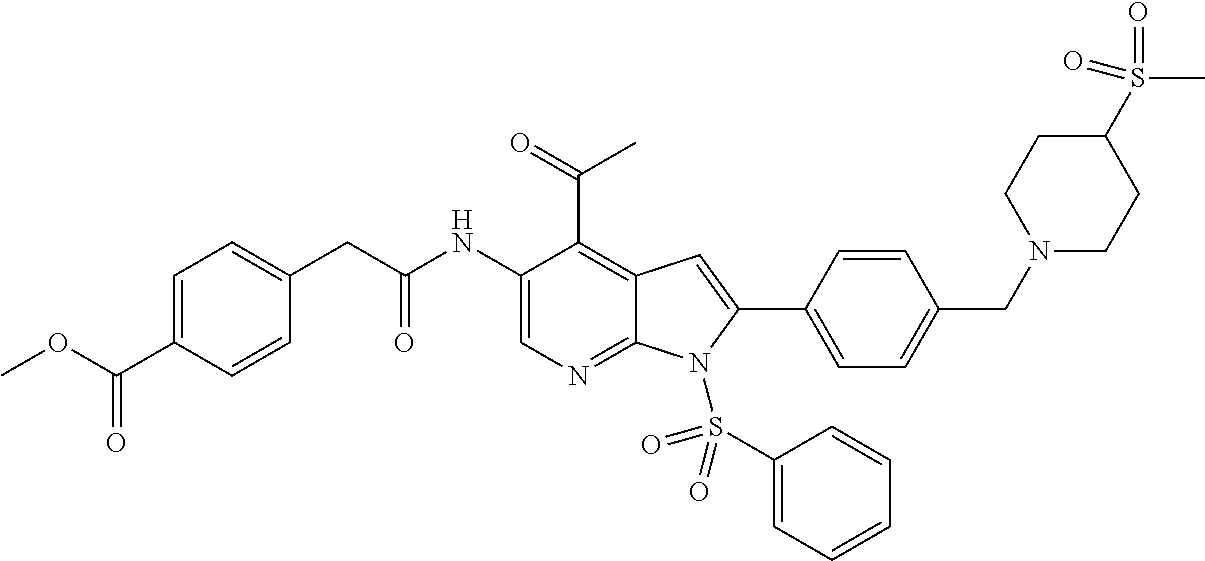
C12=C(C(=O)C)C(NC(=O)CC3=CC=C(C(OC)=O)C=C3)=CN=C1N(S(=O)(=O)C1=CC=CC=C1)C(C1=CC=C(CN3CCC(S(=O)(=O)C)CC3)C=C1)=C2
